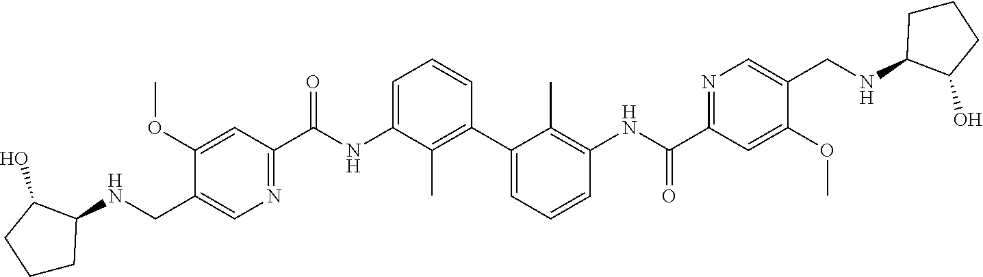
C1(OC)=CC(C(NC2=CC=CC(C3=CC=CC(NC(C4=NC=C(CNC5CCCC5O)C(OC)=C4)=O)=C3C)=C2C)=O)=NC=C1CNC1CCCC1O
